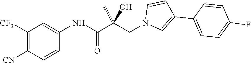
C1([CF3])=C([CN])C=CC(NC(C(CN2C=C(C3=CC=C(F)C=C3)C=C2)(C)O)=O)=C1
